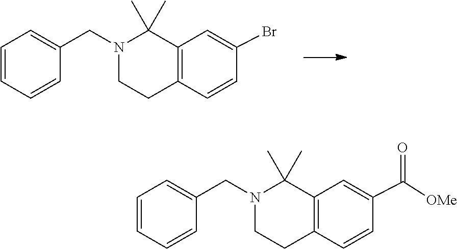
C1=CC(C([OMe])=O)=CC2=C1CCN(CC1=CC=CC=C1)C2(C)C.C1=CC(Br)=CC2=C1CCN(CC1=CC=CC=C1)C2(C)C
